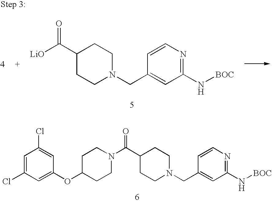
C1(N[BOC])=NC=CC(CN2CCC(C(N3CCC(OC4=CC(Cl)=CC(Cl)=C4)CC3)=O)CC2)=C1.C1(N[BOC])=NC=CC(CN2CCC(C([LiO])=O)CC2)=C1
